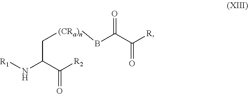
[(CRa)n]CC(N[R1])C([R2])=O.B(C)C(C(=O)[R])=O
